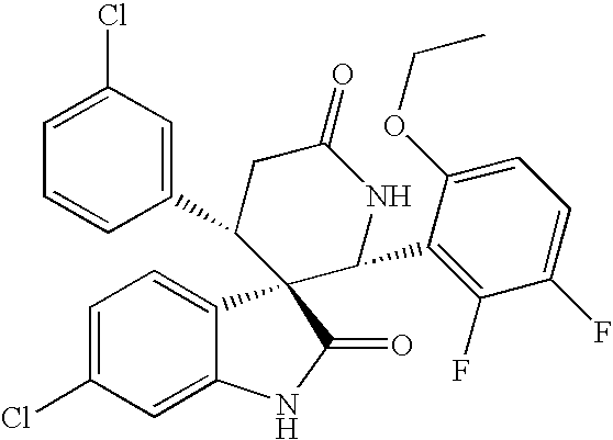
C1=C(Cl)C=C2C(=C1)C1(C(=O)N2)C(C2=CC(Cl)=CC=C2)CC(=O)NC1C1=C(F)C(F)=CC=C1OCC
